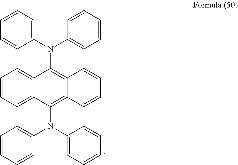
C1=CC=C(N(C2=CC=CC=C2)C2=C3C(=C(N(C4=CC=CC=C4)C4=CC=CC=C4)C4=CC=CC=C24)C=CC=C3)C=C1
